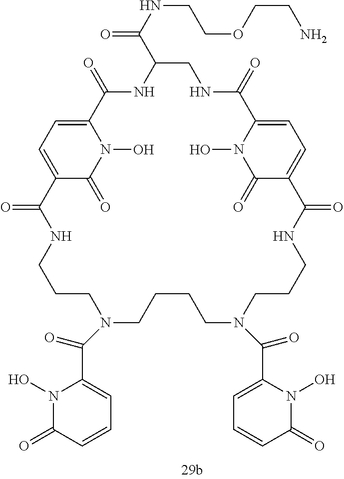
C12=CC=C(C(=O)N1O)C(=O)NCCCN(C(=O)C1=CC=CC(=O)N1O)CCCCN(C(=O)C1=CC=CC(=O)N1O)CCCNC(=O)C1=CC=C(C(=O)NCC(C(NCCOCCN)=O)NC2=O)N(O)C1=O
